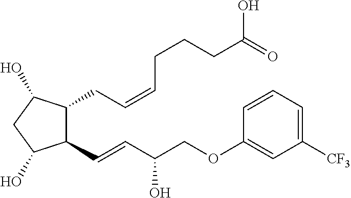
C1(C=CC(COC2=CC([CF3])=CC=C2)O)C(CC=CCCCC(O)=O)C(O)CC1O
